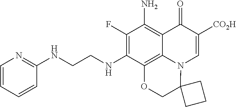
C1(F)=C(NCCNC2=NC=CC=C2)C2=C3C(=C1N)C(=O)C([CO2H])=CN3C1(CO2)CCC1
